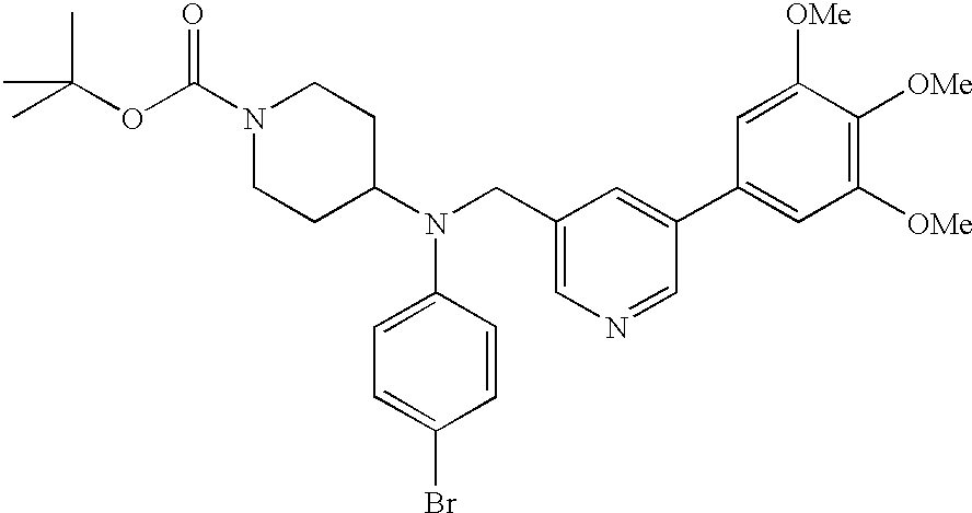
N1(C(OC(C)(C)C)=O)CCC(N(CC2=CN=CC(C3=CC([OMe])=C([OMe])C([OMe])=C3)=C2)C2=CC=C(Br)C=C2)CC1
